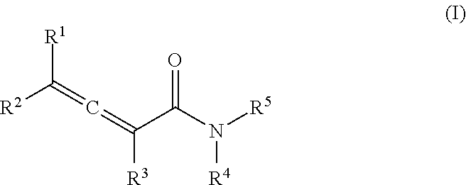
[R2]C(=C=C(C(N([R5])[R4])=O)[R3])[R1]
